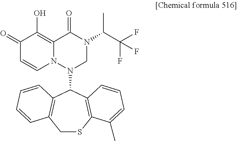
C1(=O)C=CN2C(=C1O)C(=O)N(C(C(F)(F)F)C)CN2C1C2=C(CSC3=C1C=CC=C3C)C=CC=C2
